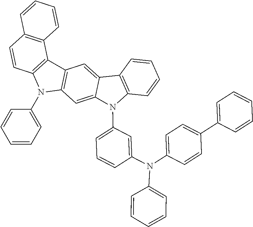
C1=CC=C(N2C3=C(C4=C2C=CC2=C4C=CC=C2)C=C2C(=C3)N(C3=CC=CC(N(C4=CC=C(C5=CC=CC=C5)C=C4)C4=CC=CC=C4)=C3)C3=C2C=CC=C3)C=C1
